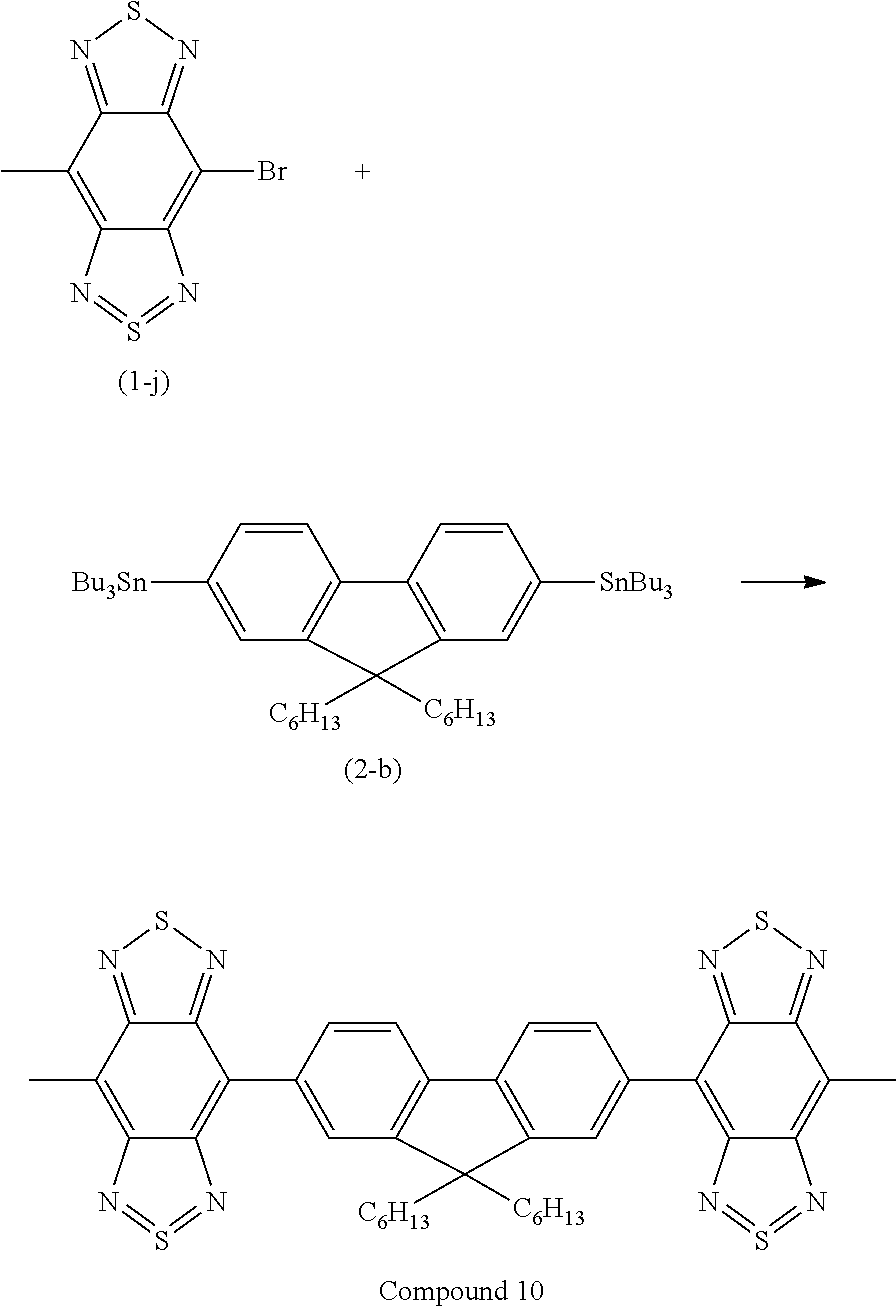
BrC1=C2C(=C(C)C3=NSN=C13)N=S=N2.C12=C(C=C([Bu3Sn])C=C1)C([C6H13])([C6H13])C1=C2C=CC([SnBu3])=C1.C12=C(C=C(C3=C4C(=C(C)C5=NSN=C35)N=S=N4)C=C1)C([C6H13])([C6H13])C1=C2C=CC(C2=C3C(=C(C)C4=NSN=C42)N=S=N3)=C1
